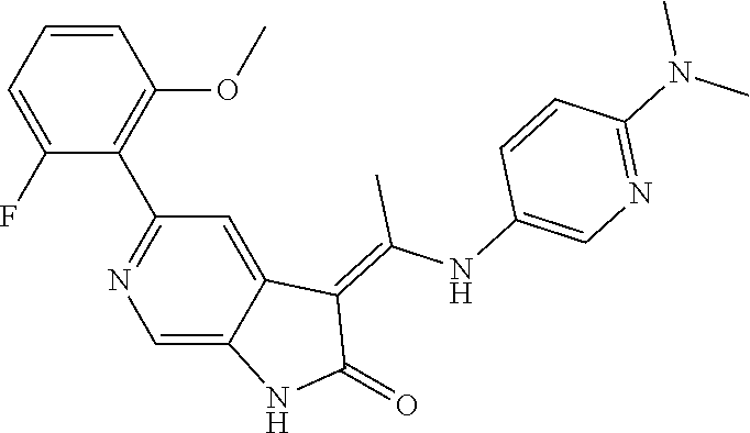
C1=CC=C(F)C(C2=NC=C3C(=C2)C(=C(NC2=CN=C(N(C)C)C=C2)C)C(=O)N3)=C1OC
